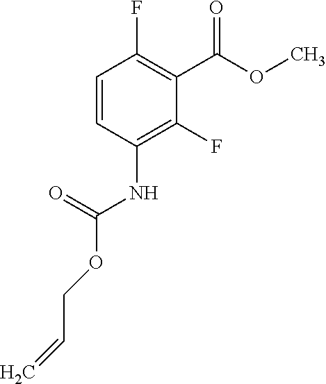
C1=CC(NC(OCC=C)=O)=C(F)C(C(OC)=O)=C1F
